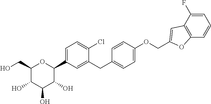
C1(CO)C(O)C(O)C(O)C(C2=CC=C(Cl)C(CC3=CC=C(OCC4=CC5=C(O4)C=CC=C5F)C=C3)=C2)O1
